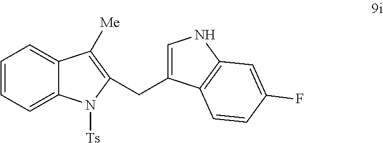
C1=CC=C2C(=C1)C([Me])=C(CC1=CNC3=C1C=CC(F)=C3)N2[Ts]
